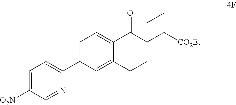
C1=C([O2N])C=NC(C2=CC=C3C(=C2)CCC(C[CO2Et])(CC)C3=O)=C1
